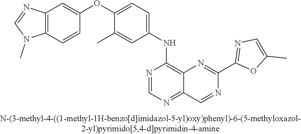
C12=C(C=CC(OC3=CC=C(NC4=C5C(=NC=N4)C=NC(C4=NC=C(C)O4)=N5)C=C3C)=C1)N(C)C=N2
